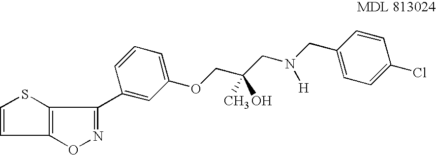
C1=CC2=C(S1)C(C1=CC(OCC(CN(CC3=CC=C(Cl)C=C3)[H])(C)O)=CC=C1)=NO2
